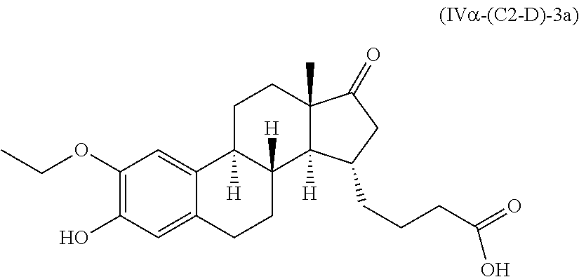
C1(OCC)=C(O)C=C2C(=C1)C1([H])C([H])(CC2)C2([H])C(C)(CC1)C(=O)CC2CCCC(=O)O
